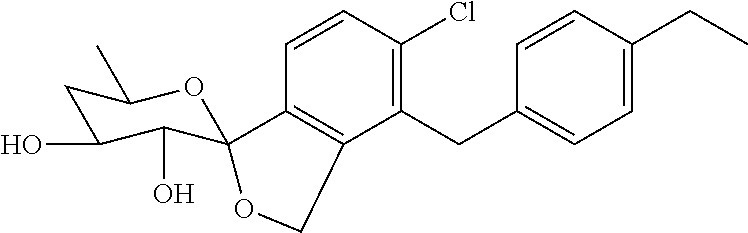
C1=CC(Cl)=C(CC2=CC=C(CC)C=C2)C2=C1C1(C(O)C(O)CC(C)O1)OC2
